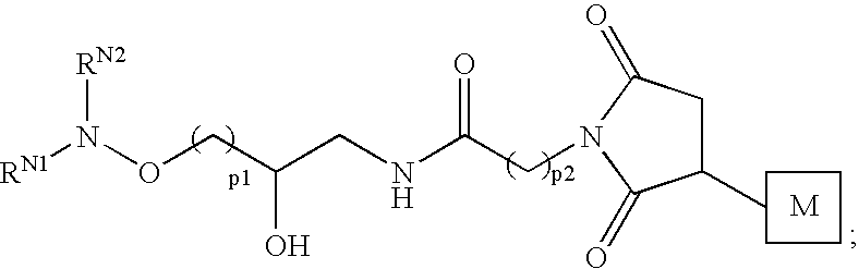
C(C(CNC(CN1C(=O)CC(C)C1=O)=O)O)ON([RN2])[RN1]
